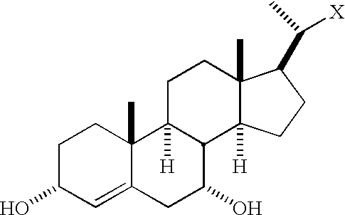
C1C(O)C=C2C(C)(C1)C1([H])C(C(O)C2)C2([H])C(C)(CC1)C(C([X])C)CC2
